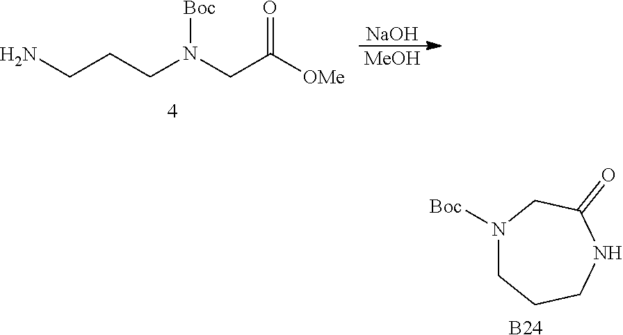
N1([Boc])CCCNC(=O)C1.[B24].C(CCN(CC([OMe])=O)[Boc])N.[NaOH].[MeOH]
